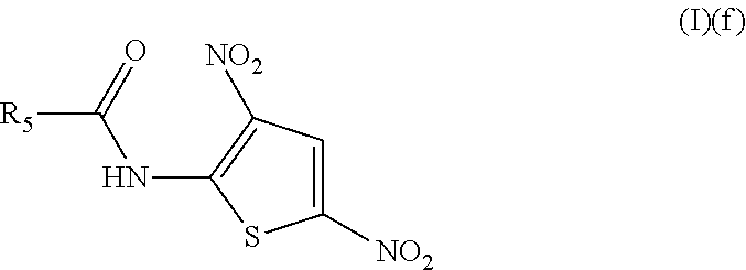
C1([NO2])=CC([NO2])=C(NC([R5])=O)S1
